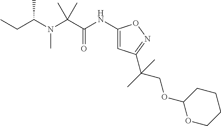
N(C(C(NC1=CC(C(C)(COC2OCCCC2)C)=NO1)=O)(C)C)(C(CC)C)C
